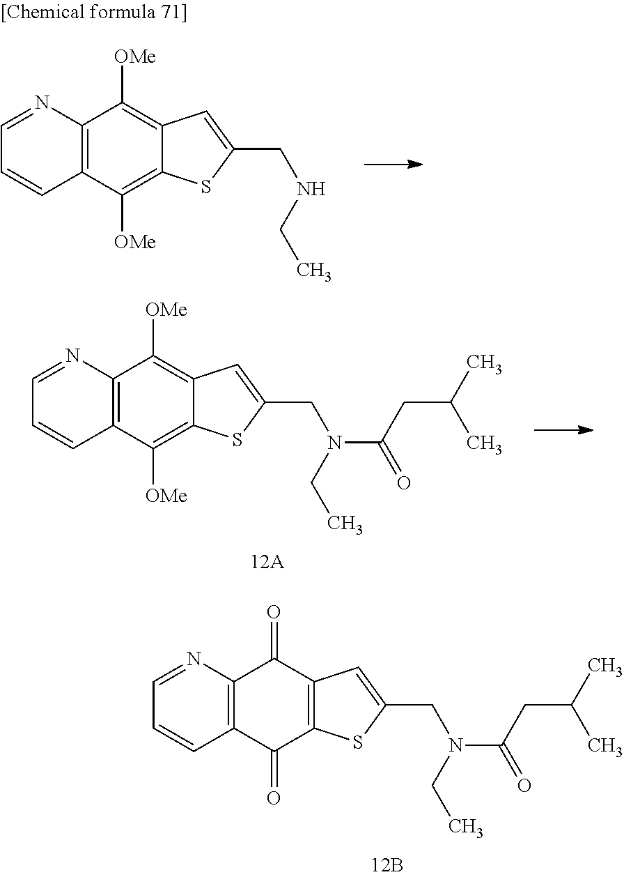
C1=NC2=C(C=C1)C(=O)C1=C(C2=O)C=C(CN(CC)C(CC(C)C)=O)S1.C1=NC2=C(C=C1)C([OMe])=C1C(=C2[OMe])C=C(CNCC)S1.C1=NC2=C(C=C1)C([OMe])=C1C(=C2[OMe])C=C(CN(CC)C(CC(C)C)=O)S1
